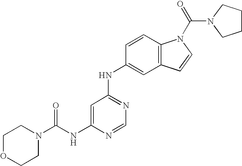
C1OCCN(C(NC2=CC(NC3=CC4=C(C=C3)N(C(=O)N3CCCC3)C=C4)=NC=N2)=O)C1
